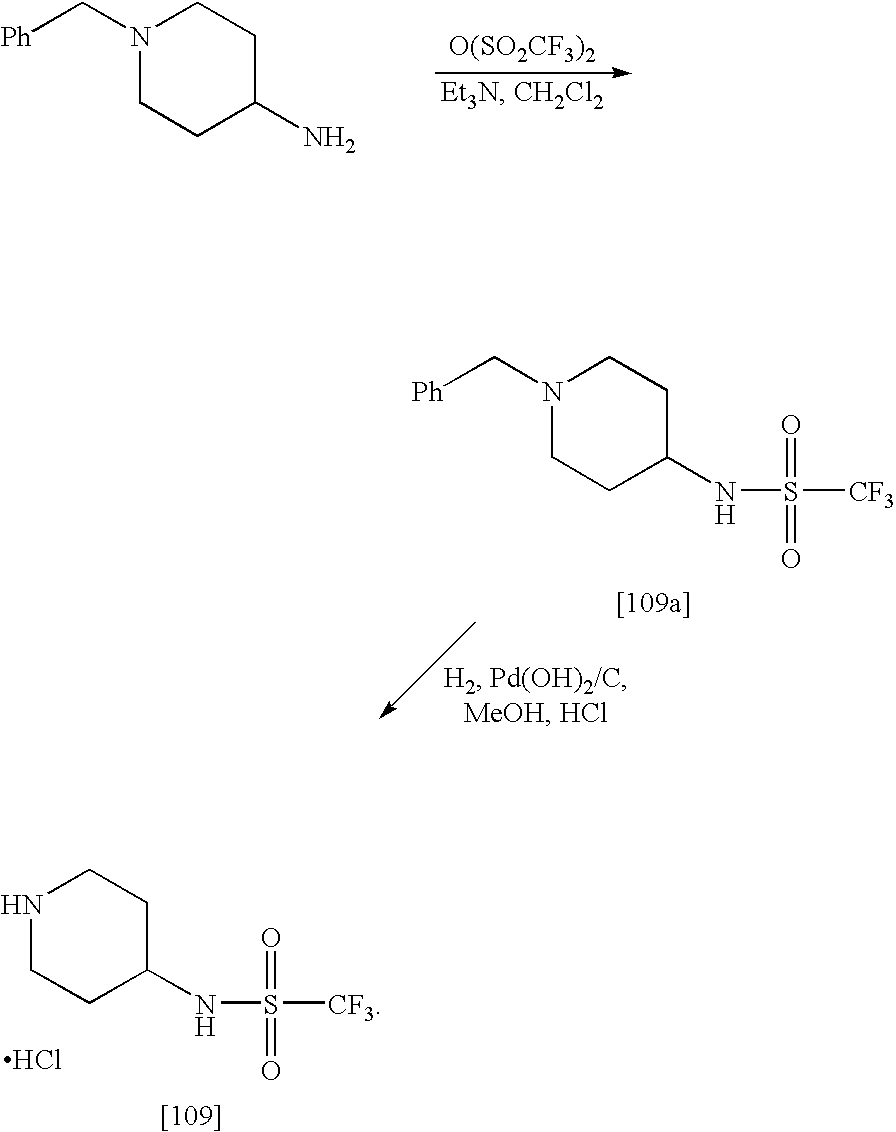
[O(SO2CF3)2].N1(C[Ph])CCC(N)CC1.N1(C[Ph])CCC(NS(=O)(=O)[CF3])CC1.N1CCC(NS(=O)(=O)[CF3])CC1.Cl
